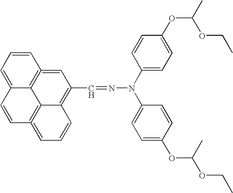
C12=CC=CC3=C1C1=C(=CC=CC1=C(C=NN(C1=CC=C(OC(OCC)C)C=C1)C1=CC=C(OC(C)OCC)C=C1)C=3)C=C2
